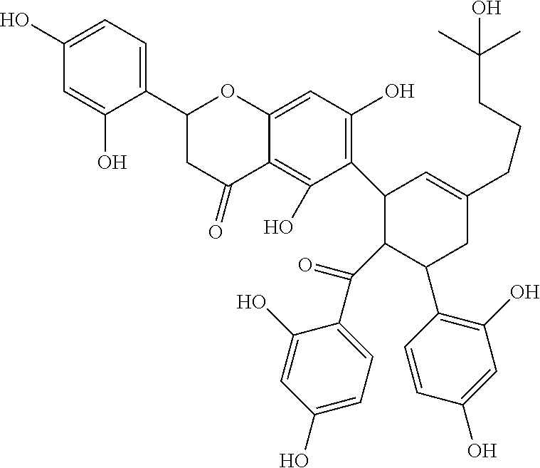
C1(C2CC(=O)C3=C(O)C(C4C(C(=O)C5=CC=C(O)C=C5O)C(C5=C(O)C=C(O)C=C5)CC(CCCC(C)(C)O)=C4)=C(O)C=C3O2)=CC=C(O)C=C1O
